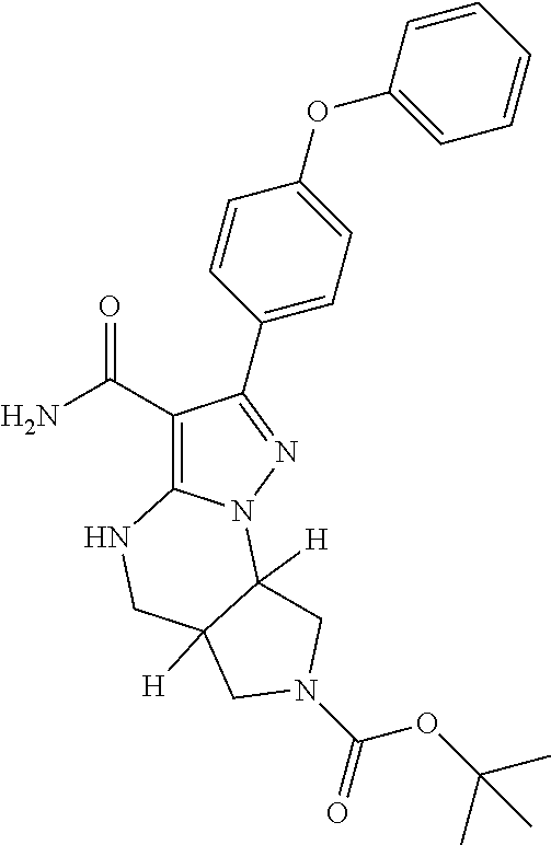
C1(C(N)=O)=C2N(N=C1C1=CC=C(OC3=CC=CC=C3)C=C1)C1([H])C([H])(CN2)CN(C(=O)OC(C)(C)C)C1
